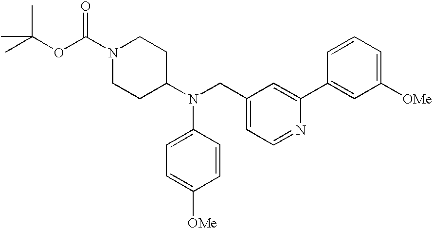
C1=C(N(C2CCN(C(OC(C)(C)C)=O)CC2)CC2=CC=NC(C3=CC([OMe])=CC=C3)=C2)C=CC([OMe])=C1
